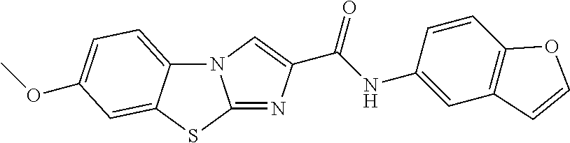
N12C3=CC=C(OC)C=C3SC1=NC(C(NC1=CC3=C(C=C1)OC=C3)=O)=C2
